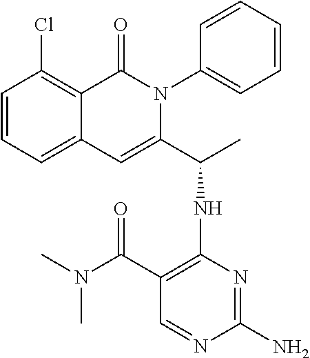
C1(Cl)=C2C(=CC=C1)C=C(C(C)NC1=C(C(N(C)C)=O)C=NC(N)=N1)N(C1=CC=CC=C1)C2=O
